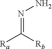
NN=C([Ra])[Rb]
